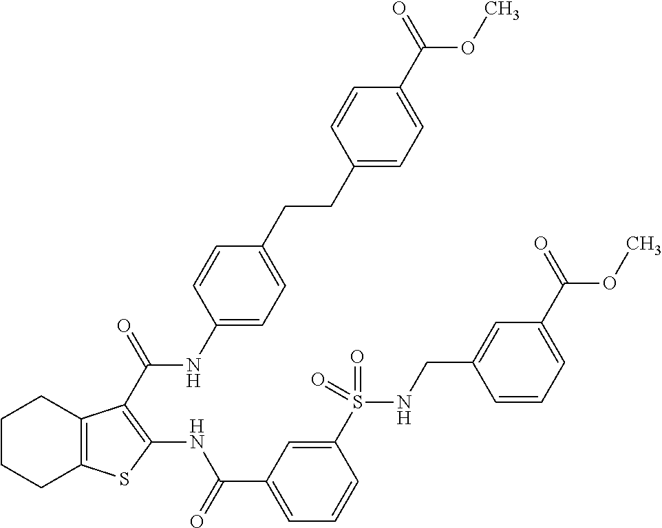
C1CCC2=C(C1)C(C(NC1=CC=C(CCC3=CC=C(C(OC)=O)C=C3)C=C1)=O)=C(NC(C1=CC=CC(S(NCC3=CC(C(OC)=O)=CC=C3)(=O)=O)=C1)=O)S2
